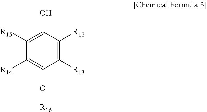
C1([R12])=C([R13])C(O[R16])=C([R14])C([R15])=C1O
